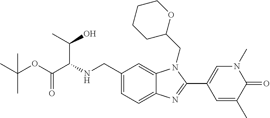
N(CC1=CC=C2C(=C1)N(CC1OCCCC1)C(C1=CN(C)C(=O)C(C)=C1)=N2)C(C(OC(C)(C)C)=O)C(C)O
